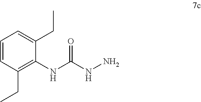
C1=CC(CC)=C(NC(NN)=O)C(CC)=C1
